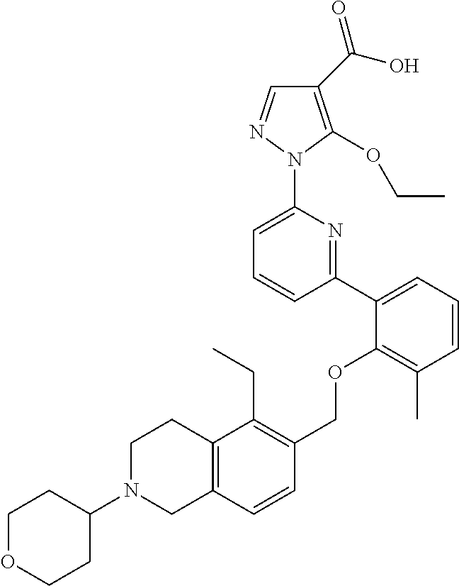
C1(C(O)=O)=C(OCC)N(C2=CC=CC(C3=CC=CC(C)=C3OCC3=C(CC)C4=C(C=C3)CN(C3CCOCC3)CC4)=N2)N=C1
